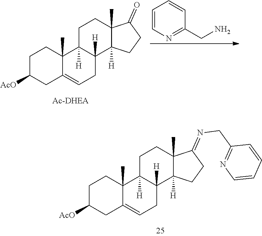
C1C([AcO])CC2=CCC3([H])C([H])(C2(C)C1)CCC1(C)C3([H])CCC1=O.C1=CN=C(CN)C=C1.C1C([AcO])CC2=CCC3([H])C([H])(C2(C)C1)CCC1(C)C3([H])CCC1=NCC1=NC=CC=C1
